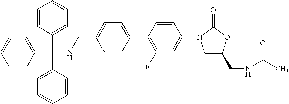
C1=CC(C(C2=CC=CC=C2)(C2=CC=CC=C2)NCC2=CC=C(C3=C(F)C=C(N4CC(CNC(C)=O)OC4=O)C=C3)C=N2)=CC=C1
